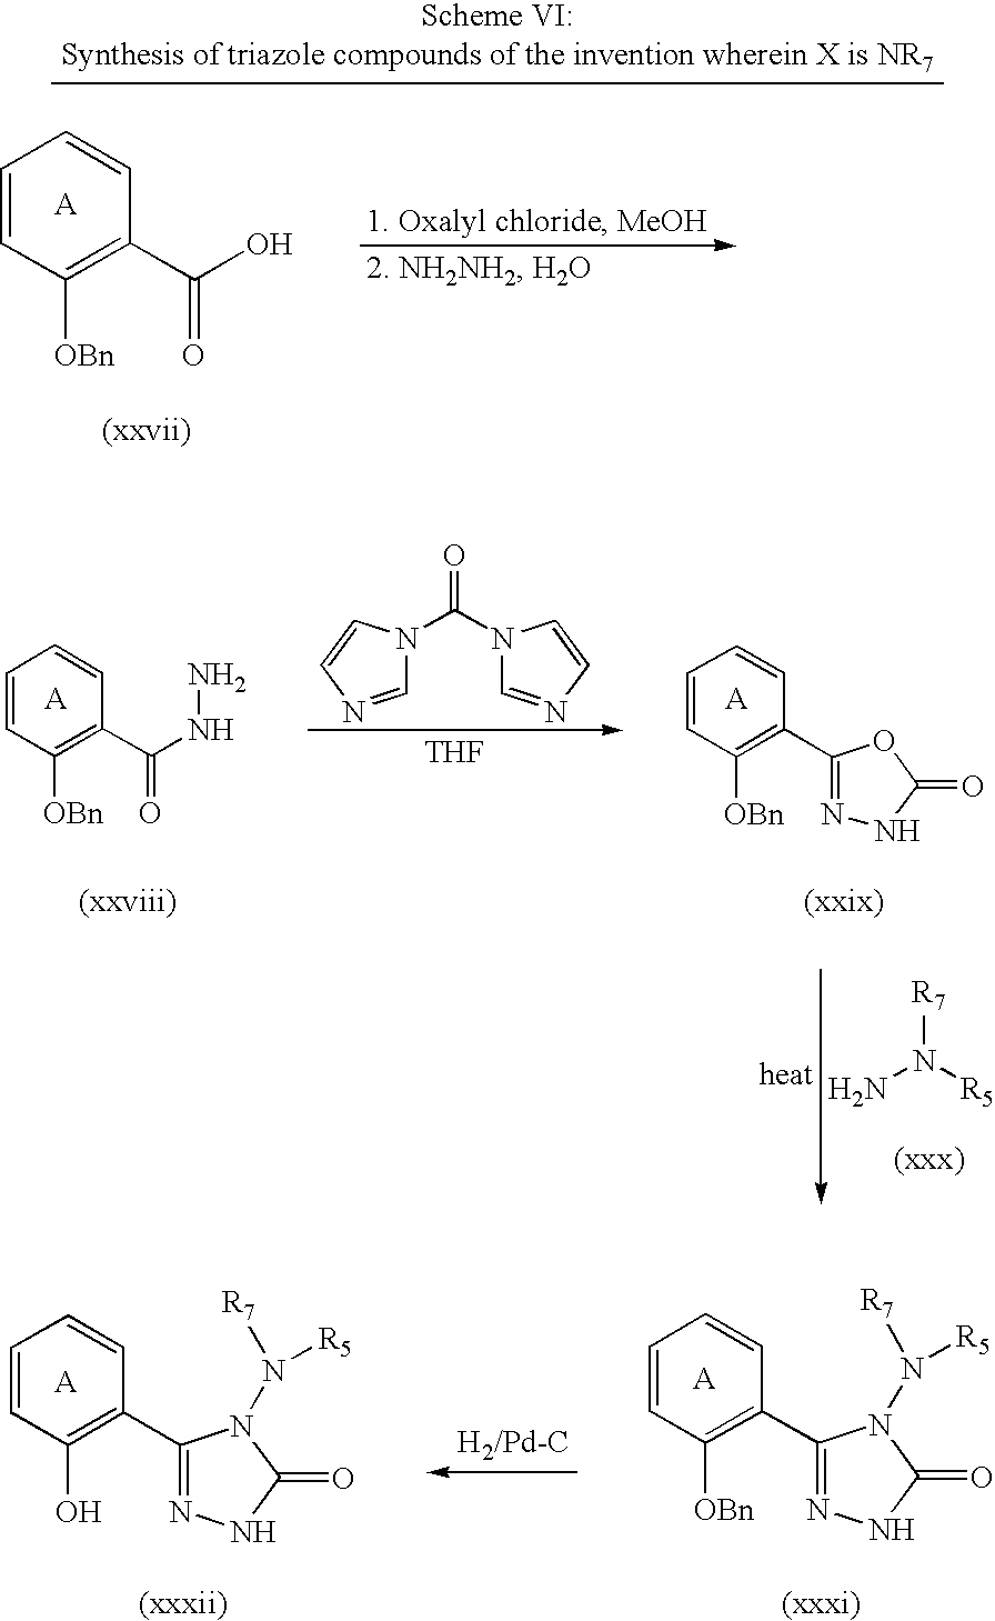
C1=CC([OBn])=C(C(O)=O)C=C1.C1=CC([OBn])=C(C2=NNC(=O)O2)C=C1.C1=CC([OBn])=C(C(NN)=O)C=C1.[R7]N([R5])N.N1(C(=O)N2C=NC=C2)C=NC=C1.[THF].C1=CC([OBn])=C(C2=NNC(=O)N2N([R7])[R5])C=C1.C1=CC(O)=C(C2=NNC(=O)N2N([R7])[R5])C=C1
